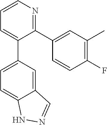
C1(F)=C(C)C=C(C2=NC=CC=C2C2=CC=C3C(=C2)C=NN3)C=C1
